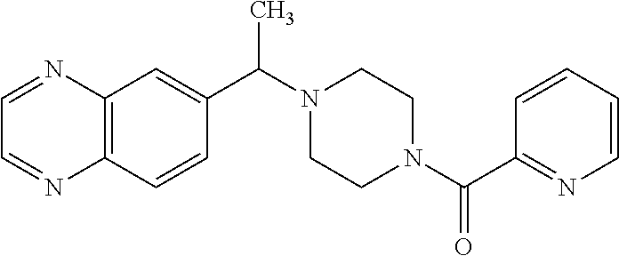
C12=C(C=CC(C(N3CCN(C(C4=NC=CC=C4)=O)CC3)C)=C1)N=CC=N2
